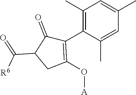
C1(C)=C(C2=C(O[A])CC(C(=O)[R6])C2=O)C(C)=CC(C)=C1
